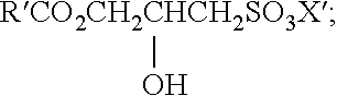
[RCO2CH2CHCH2SO3X]O
